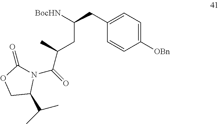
C1([OBn])=CC=C(CC([BocHN])CC(C)C(N2C(=O)OCC2C(C)C)=O)C=C1
